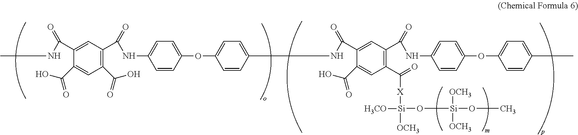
C1(C(=O)NC)=CC(C(=O)NC2=CC=C(OC3=CC=C(NC(C4=CC(C(=O)NC5=CC=C(OC6=CC=C(C)C=C6)C=C5)=C(C([X][Si](O[Si](OC)([OCH3])[OCH3])([H3CO])[OCH3])=O)C=C4C(O)=O)=O)C=C3)C=C2)=C(C(=O)O)C=C1C(O)=O
